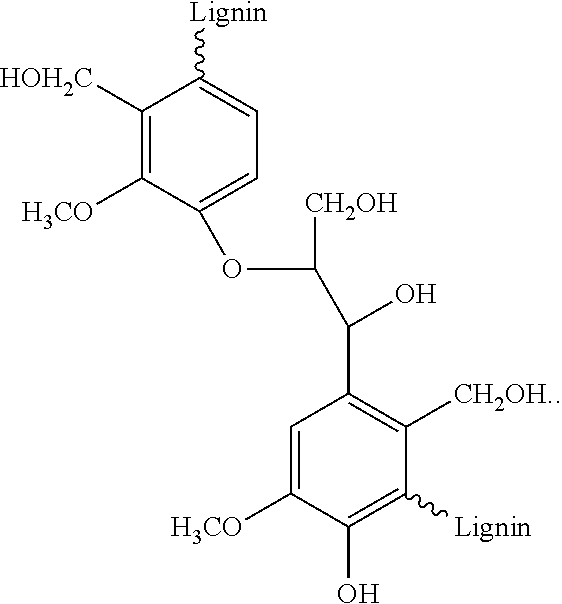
C1([HOH2C])=C([H3CO])C(OC(C(C2=C([CH2OH.])C([Lignin])=C(O)C([H3CO])=C2)O)[CH2OH])=CC=C1[Lignin]
